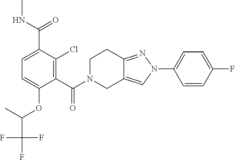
C1(C(=O)N2CC3=CN(C4=CC=C(F)C=C4)N=C3CC2)=C(Cl)C(C(NC)=O)=CC=C1OC(C)C(F)(F)F
